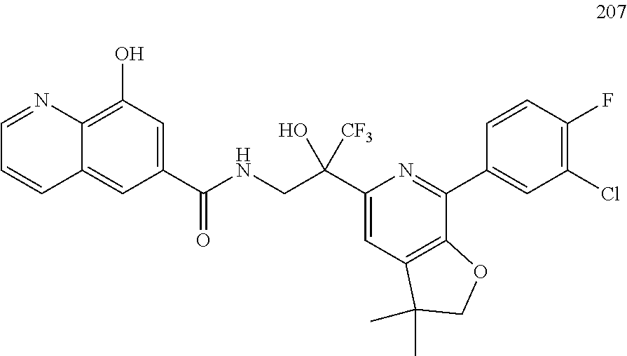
N1=CC=CC2=CC(C(NCC(C3=CC4=C(C(C5=CC(Cl)=C(F)C=C5)=N3)OCC4(C)C)(O)[CF3])=O)=CC(O)=C12
